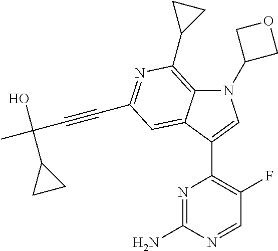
N1(C2COC2)C2=C(C3CC3)N=C(C#CC(C)(O)C3CC3)C=C2C(C2=C(F)C=NC(N)=N2)=C1
